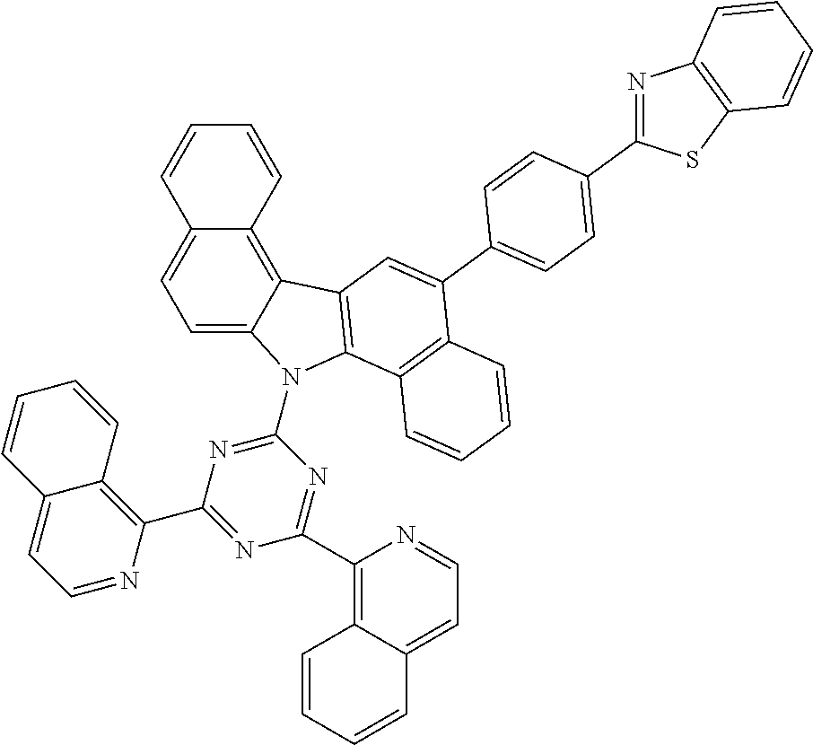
C1=C2C(=C3C(=C1)C=CC=C3)C1=C(N2C2=NC(C3=C4C(=CC=N3)C=CC=C4)=NC(C3=C4C(=CC=N3)C=CC=C4)=N2)C2=C(C(C3=CC=C(C4=NC5=C(S4)C=CC=C5)C=C3)=C1)C=CC=C2
